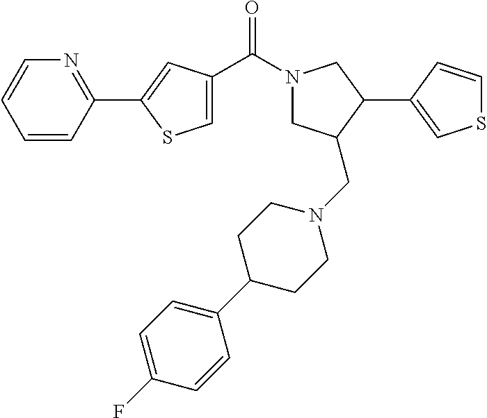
C1=CC(C2=CC(C(N3CC(CN4CCC(C5=CC=C(F)C=C5)CC4)C(C4=CSC=C4)C3)=O)=CS2)=NC=C1
